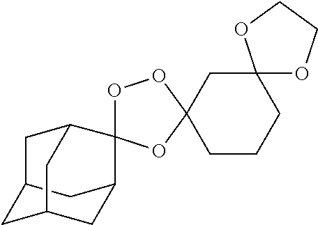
C12(CC3(CCC1)OOC1(O3)C3CC4CC(C3)CC1C4)OCCO2
